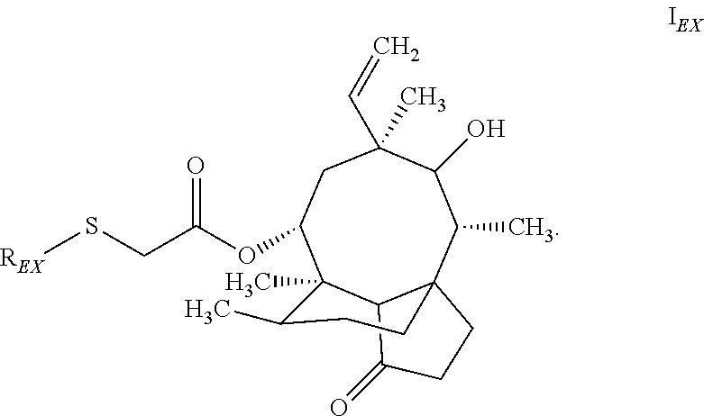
C1(C)(C=C)CC(OC(=O)CS[REX])C2(C)C3C(C(C)C1O)(CCC3=O)CCC2C
